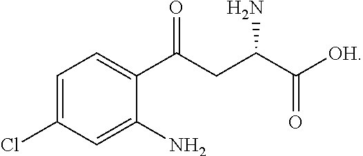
C1=C(Cl)C=C(N)C(C(=O)CC(N)C(=O)[OH])=C1
